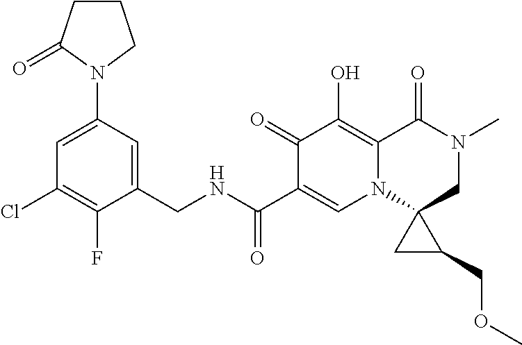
C1(F)=C(Cl)C=C(N2CCCC2=O)C=C1CNC(C1=CN2C3(CN(C)C(=O)C2=C(O)C1=O)CC3COC)=O
